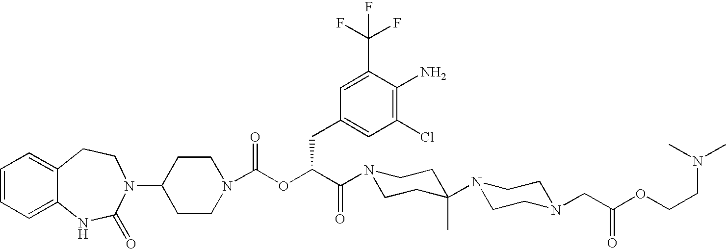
C1(N2C(=O)NC3=CC=CC=C3CC2)CCN(C(OC(C(=O)N2CCC(N3CCN(CC(OCCN(C)C)=O)CC3)(C)CC2)CC2=CC(Cl)=C(N)C(C(F)(F)F)=C2)=O)CC1
